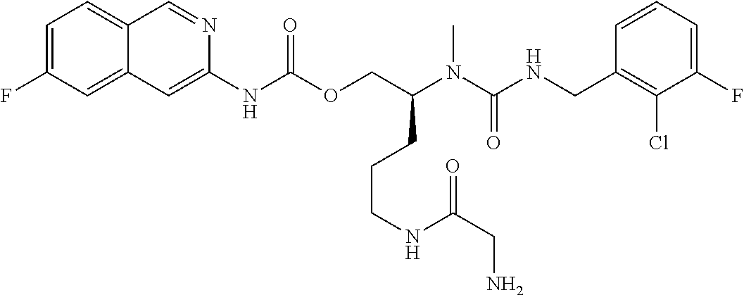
C1=CC(CNC(N(C(COC(NC2=CC3=CC(F)=CC=C3C=N2)=O)CCCNC(CN)=O)C)=O)=C(Cl)C(F)=C1
